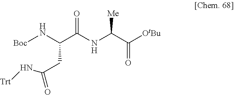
[Boc]NC(C(NC(C([OtBu])=O)[Me])=O)CC(=O)N[Trt]
